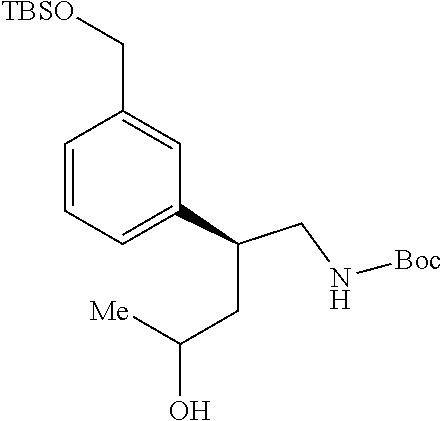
C1=CC=C(C(CC(O)[Me])CN[Boc])C=C1C[TBSO]
